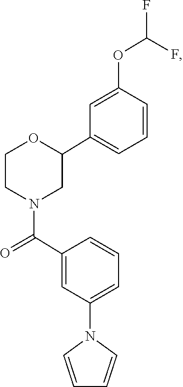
C1=C(C(=O)N2CCOC(C3=CC=CC(OC(F)F)=C3)C2)C=CC=C1N1C=CC=C1
